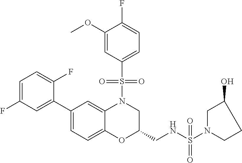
C1(C2=CC(F)=CC=C2F)=CC=C2C(=C1)N(S(C1=CC=C(F)C(OC)=C1)(=O)=O)CC(CNS(N1CCC(O)C1)(=O)=O)O2
